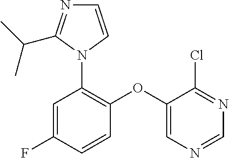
C1(OC2=CN=CN=C2Cl)=C(N2C=CN=C2C(C)C)C=C(F)C=C1
